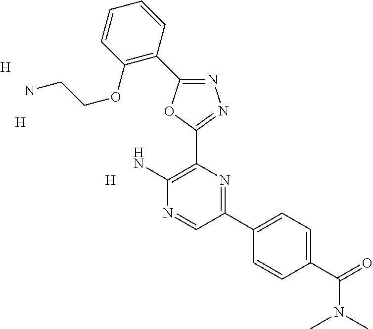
[H].N1=C(C2=C(OCCN)C=CC=C2)OC(C2=C(N)N=CC(C3=CC=C(C(=O)N(C)C)C=C3)=N2)=N1.[H].[H]
